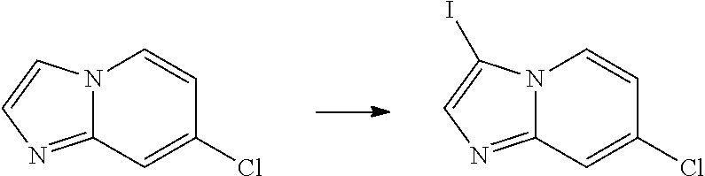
C12=NC=C(I)N1C=CC(Cl)=C2.C12=NC=CN1C=CC(Cl)=C2
